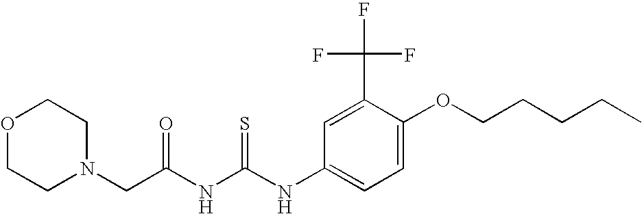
C(C(NC(NC1=CC=C(OCCCCC)C(C(F)(F)F)=C1)=S)=O)N1CCOCC1
